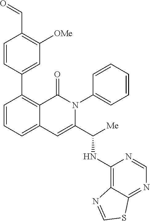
C1(C2=CC([OMe])=C(C=O)C=C2)=C2C(=CC=C1)C=C(C([Me])NC1=C3C(=NC=N1)SC=N3)N(C1=CC=CC=C1)C2=O
